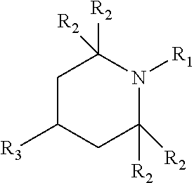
C1C([R3])CC([R2])([R2])N([R1])C1([R2])[R2]
